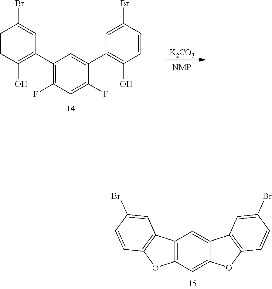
C1(C2=C(O)C=CC(Br)=C2)=C(F)C=C(F)C(C2=C(O)C=CC(Br)=C2)=C1.[K2CO3].C12=C(C=C3C(=C1)C1=C(O3)C=CC(Br)=C1)OC1=C2C=C(Br)C=C1
